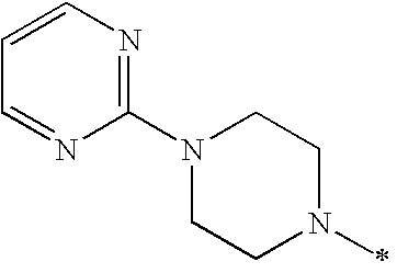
N1(C2=NC=CC=N2)CCN(C)CC1
